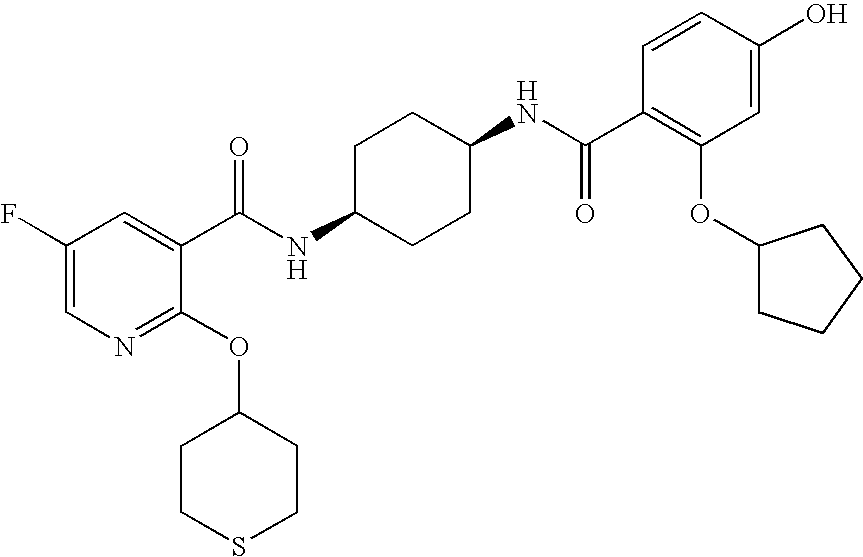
C1(F)=CN=C(OC2CCSCC2)C(C(NC2CCC(NC(C3=C(OC4CCCC4)C=C(O)C=C3)=O)CC2)=O)=C1
